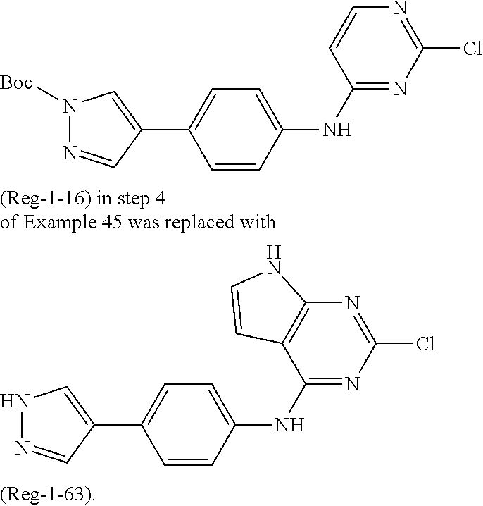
ClC1=NC2=C(C(NC3=CC=C(C4=CNN=C4)C=C3)=N1)C=CN2.ClC1=NC=CC(NC2=CC=C(C3=CN([Boc])N=C3)C=C2)=N1
